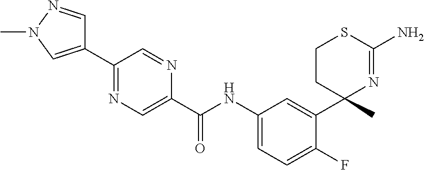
C1(C(NC2=CC=C(F)C(C3(C)N=C(N)SCC3)=C2)=O)=CN=C(C2=CN(C)N=C2)C=N1
